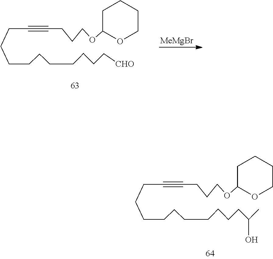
C(CCCCCCCC(C)O)CCC#CCCCOC1CCCCO1.C(CCCCCCC[CHO])CCC#CCCCOC1CCCCO1.[MeMgBr]
